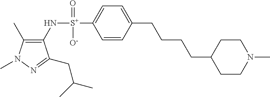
C1(C)=C(N[S+](C2=CC=C(CCCCC3CCN(C)CC3)C=C2)(=O)[O-])C(CC(C)C)=NN1C
